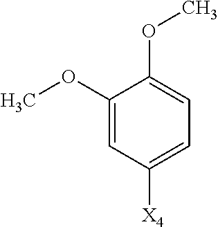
C1(OC)=CC([X4])=CC=C1OC
